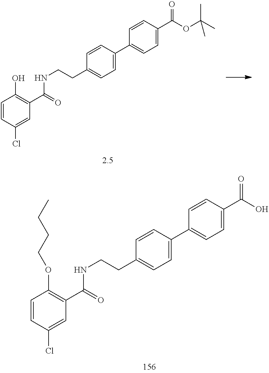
C1=CC(Cl)=CC(C(=O)NCCC2=CC=C(C3=CC=C(C(=O)O)C=C3)C=C2)=C1OCCCC.C1=CC(Cl)=CC(C(=O)NCCC2=CC=C(C3=CC=C(C(=O)OC(C)(C)C)C=C3)C=C2)=C1O
